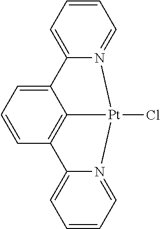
C12=CC=CC=N1[Pt]1(Cl)C3=C(C=CC=C23)C2=CC=CC=N21
